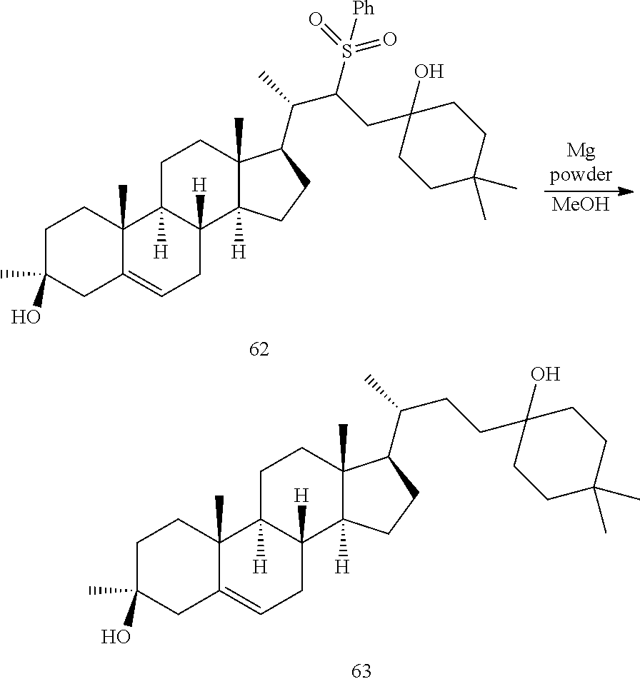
C1C(O)(C)CC2=CCC3([H])C([H])(C2(C)C1)CCC1(C)C3([H])CCC1C(C)C(CC1(O)CCC(C)(C)CC1)S(=O)(=O)[Ph].[MeOH].C1C(O)(C)CC2=CCC3([H])C([H])(C2(C)C1)CCC1(C)C3([H])CCC1C(C)CCC1(O)CCC(C)(C)CC1
